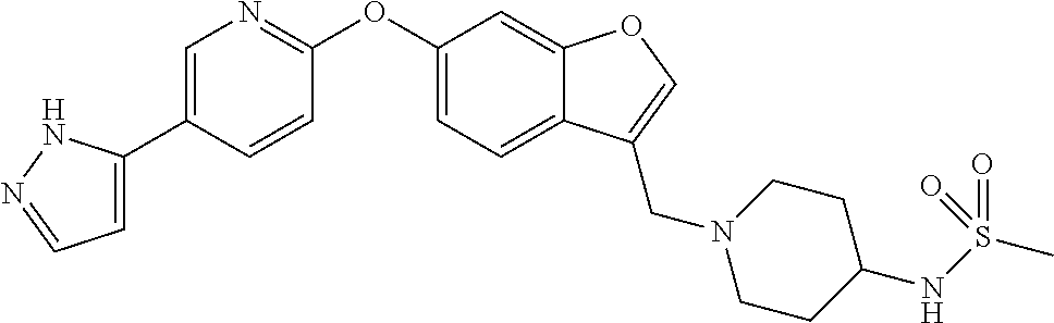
C1=C(C2=CN=C(OC3=CC=C4C(=C3)OC=C4CN3CCC(NS(C)(=O)=O)CC3)C=C2)NN=C1
